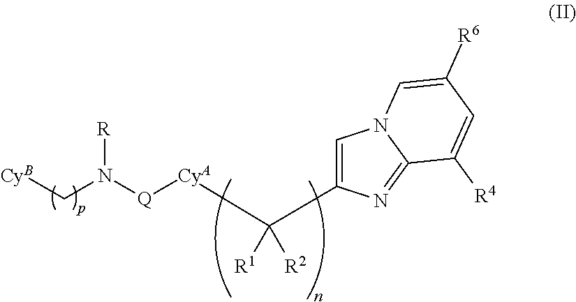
[Q]([CyA]C(C1=CN2C(=N1)C([R4])=CC([R6])=C2)([R1])[R2])N(C[CyB])[R]
